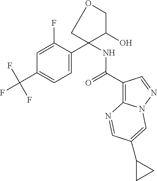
C1=C(F)C(C2(NC(C3=C4N(N=C3)C=C(C3CC3)C=N4)=O)C(O)COC2)=CC=C1C(F)(F)F
